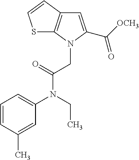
C1=CC(C)=CC(N(CC)C(CN2C(C([OCH3])=O)=CC3=C2SC=C3)=O)=C1
